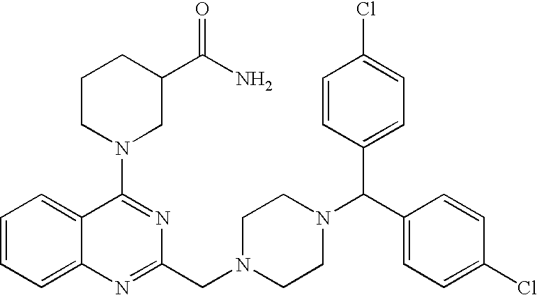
C1(N2CC(C(N)=O)CCC2)=NC(CN2CCN(C(C3=CC=C(Cl)C=C3)C3=CC=C(Cl)C=C3)CC2)=NC2=CC=CC=C12
